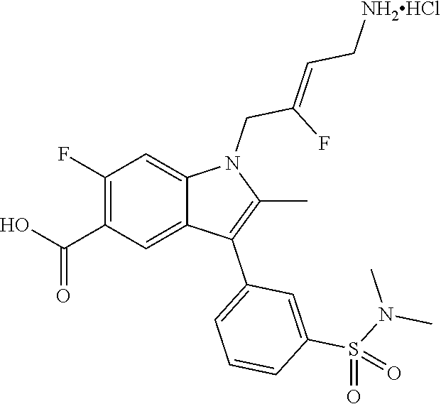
C1(F)=C(C(O)=O)C=C2C(=C1)N(CC(F)=CC[NH2HCl])C(C)=C2C1=CC=CC(S(N(C)C)(=O)=O)=C1
